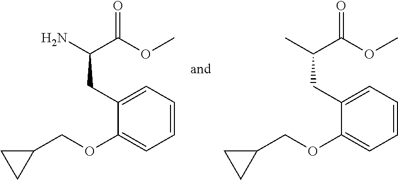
NC(C(OC)=O)CC1=CC=CC=C1OCC1CC1.CC(C(OC)=O)CC1=CC=CC=C1OCC1CC1
